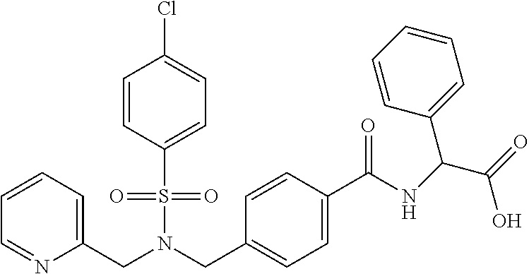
C1=CC=C(CN(CC2=CC=C(C(=O)NC(C3=CC=CC=C3)C(O)=O)C=C2)S(=O)(=O)C2=CC=C(Cl)C=C2)N=C1
